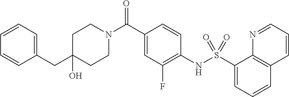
C1(O)(CC2=CC=CC=C2)CCN(C(C2=CC(F)=C(NS(C3=CC=CC4=C3N=CC=C4)(=O)=O)C=C2)=O)CC1
